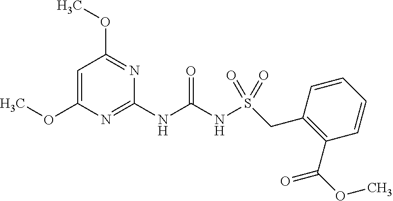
C1=C(OC)N=C(NC(NS(=O)(=O)CC2=C(C(OC)=O)C=CC=C2)=O)N=C1OC
